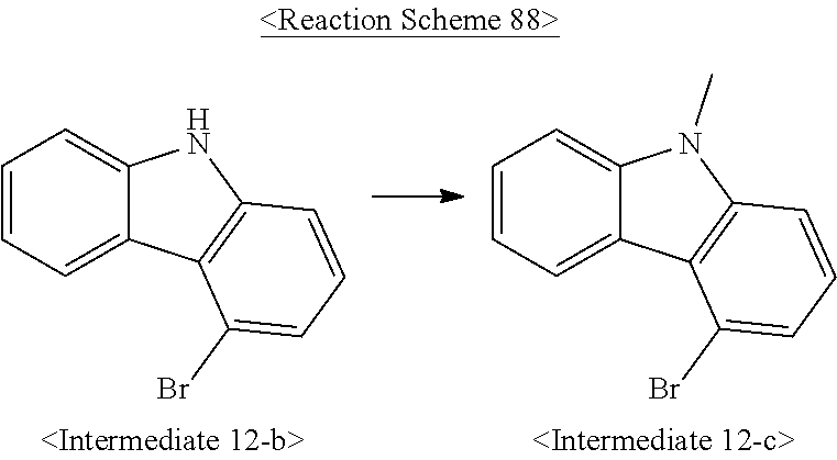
C1=CC=C2C(=C1)NC1=C2C(Br)=CC=C1.C1=CC=C2C(=C1)N(C)C1=C2C(Br)=CC=C1
